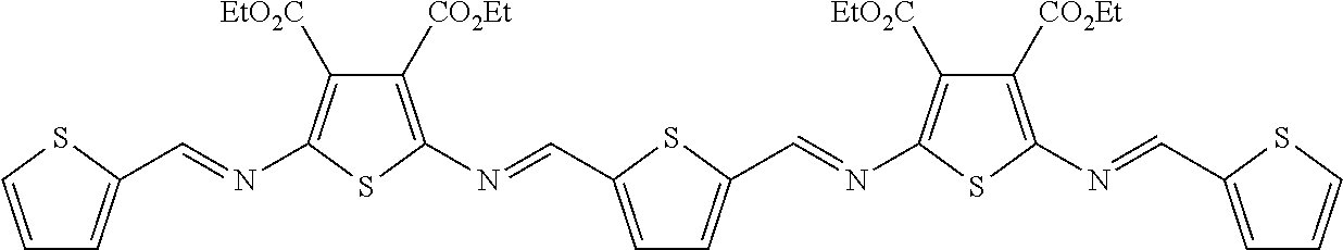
C1=C(C=NC2=C([CO2Et])C([EtO2C])=C(N=CC3=CC=CS3)S2)SC(C=NC2=C([EtO2C])C([CO2Et])=C(N=CC3=CC=CS3)S2)=C1
